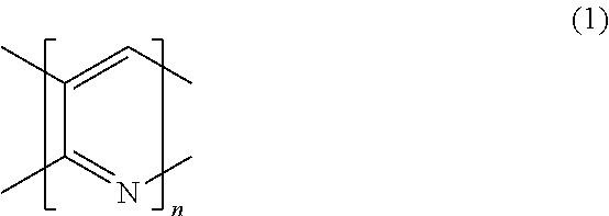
CN=C(C(=CC)C)C
